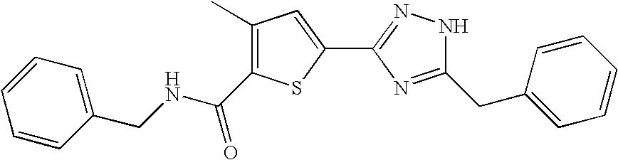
C1(C)=C(C(NCC2=CC=CC=C2)=O)SC(C2=NNC(CC3=CC=CC=C3)=N2)=C1
